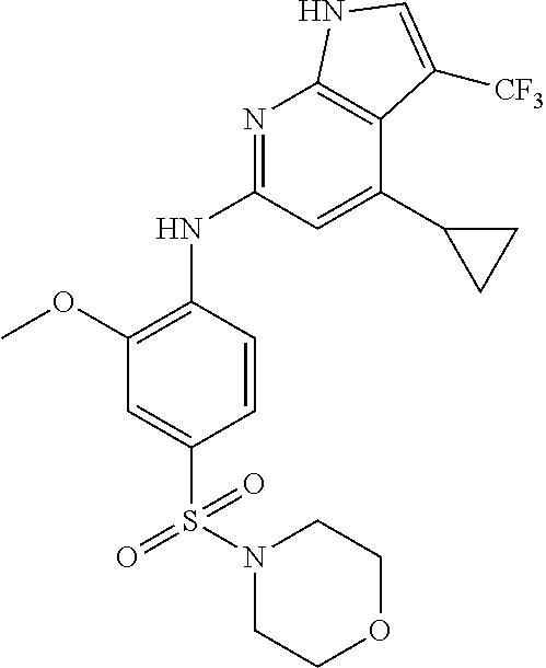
S(C1=CC(OC)=C(NC2=NC3=C(C(C4CC4)=C2)C([CF3])=CN3)C=C1)(=O)(N1CCOCC1)=O
